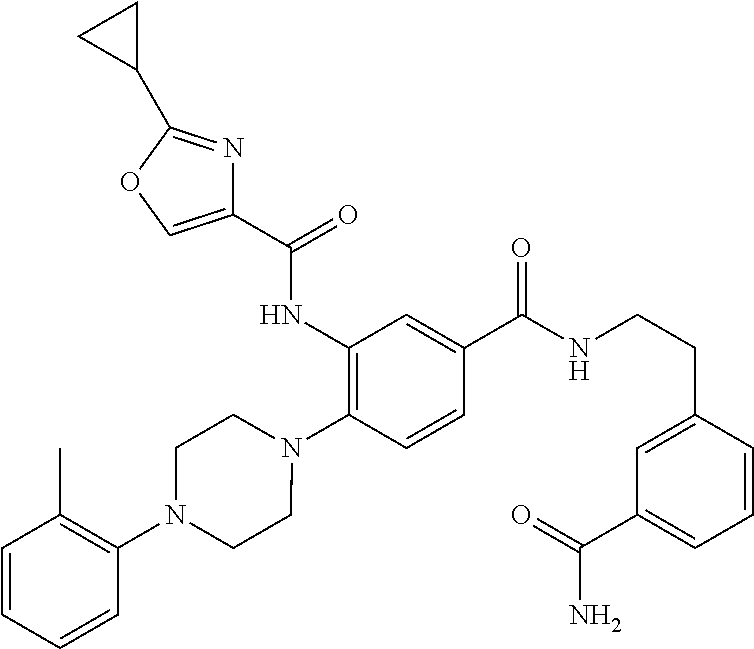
C1(NC(=O)C2=COC(C3CC3)=N2)=C(N2CCN(C3=C(C)C=CC=C3)CC2)C=CC(C(NCCC2=CC(C(=O)N)=CC=C2)=O)=C1
